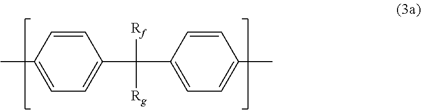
C1(C(C2=CC=C(C)C=C2)([Rf])[Rg])=CC=C(C)C=C1
